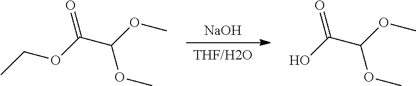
[NaOH].[THF/H2O].CCOC(C(OC)OC)=O.OC(C(OC)OC)=O
